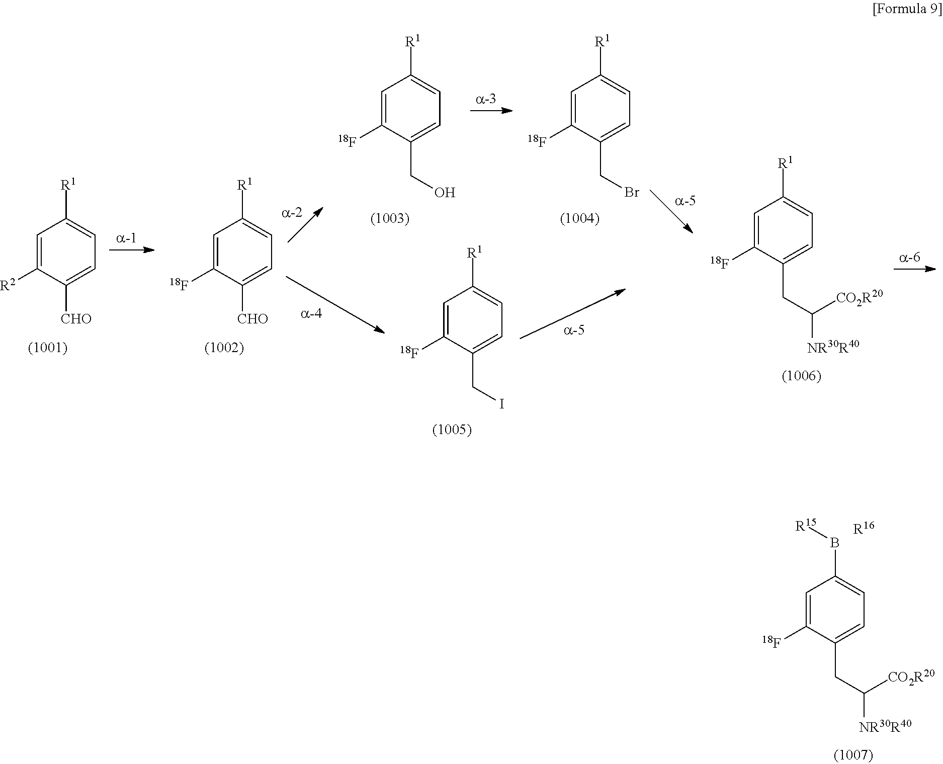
C1=C([R2])C([CHO])=CC=C1[R1].C1=C([18F])C([CHO])=CC=C1[R1].C1=C([18F])C(CI)=CC=C1[R1].C1=C([18F])C(CO)=CC=C1[R1].C1=C([18F])C(CBr)=CC=C1[R1].C1=C([18F])C(CC([CO2R20])[NR30R40])=CC=C1[R1].C1=C([18F])C(CC([CO2R20])[NR30R40])=CC=C1B[R15].[R16]
